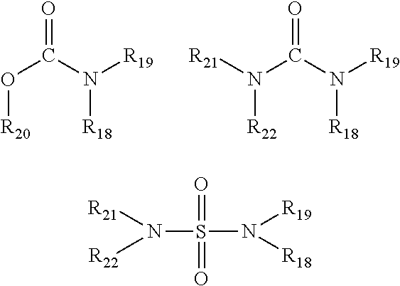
O(C(N([R19])[R18])=O)[R20].N(C(N([R19])[R18])=O)([R22])[R21].N(S(N([R19])[R18])(=O)=O)([R21])[R22]
